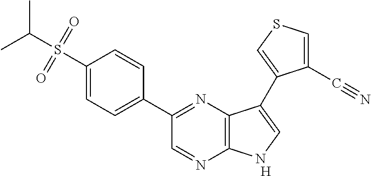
[H].C1(C2=NC3=C(N=C2)NC=C3C2=CSC=C2C#N)=CC=C(S(C(C)C)(=O)=O)C=C1
